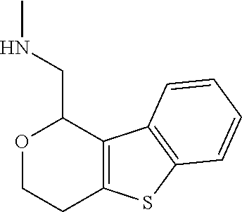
O1CCC2=C(C1CNC)C1=C(S2)C=CC=C1
